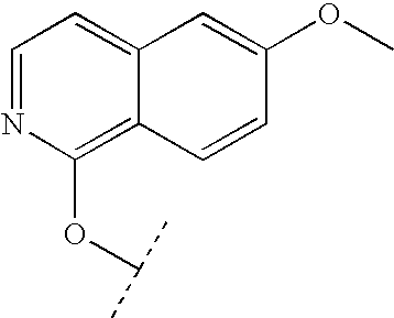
O(C1=C2C(=CC=N1)C=C(OC)C=C2)C(C)C
